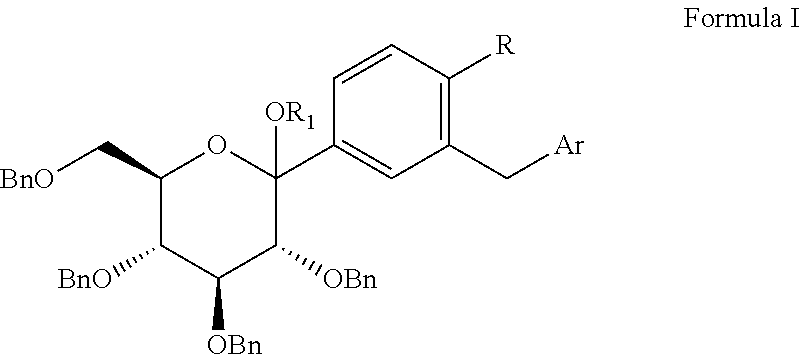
C1(C[Ar])=C([R])C=CC(C2([OR1])OC(C[BnO])C([BnO])C([OBn])C2[OBn])=C1
